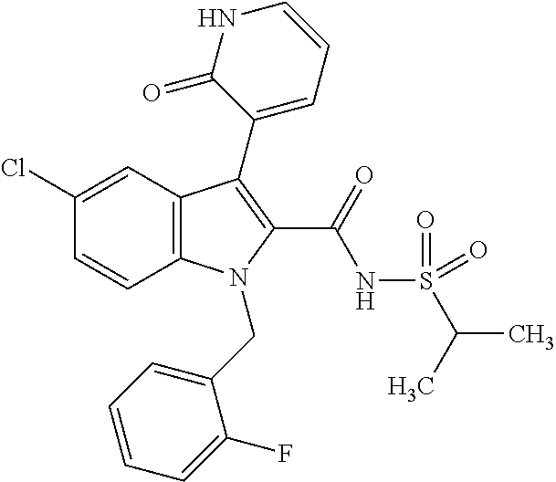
C1(Cl)=CC2=C(C=C1)N(CC1=CC=CC=C1F)C(C(NS(C(C)C)(=O)=O)=O)=C2C1=CC=CNC1=O
